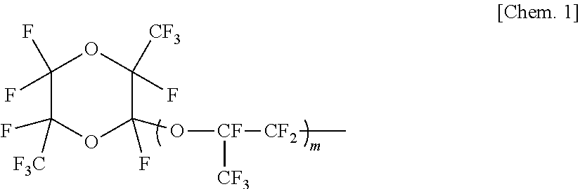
C1(F)(F)C([F3C])(F)OC(F)(O[CF]([CF2]C)[CF3])C([CF3])(F)O1
